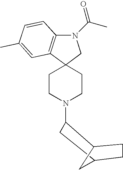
N1(C(C)=O)C2=C(C3(C1)CCN(C1C4CCC(C1)C4)CC3)C=C(C)C=C2
